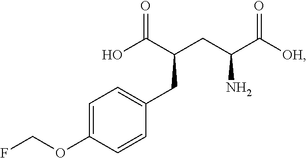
C1=CC(CC(C(O)=O)CC(C([OH])=O)N)=CC=C1OCF
